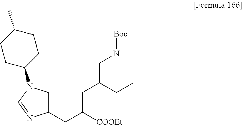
C1(CC([COOEt])CC(CN[Boc])CC)=CN(C2CCC(C)CC2)C=N1
